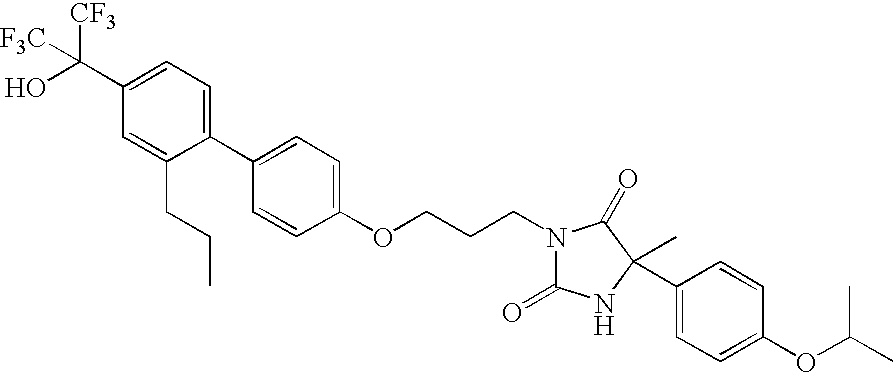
N1(CCCOC2=CC=C(C3=CC=C(C(O)([CF3])[F3C])C=C3CCC)C=C2)C(=O)NC(C2=CC=C(OC(C)C)C=C2)(C)C1=O
